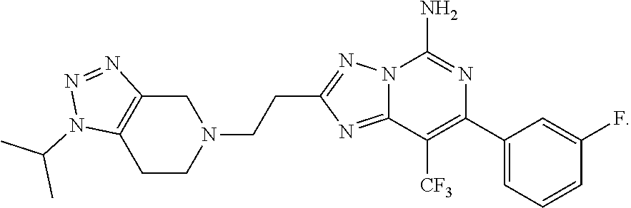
C12=C(CCN(CCC3=NN4C(=N3)C([CF3])=C(C3=CC=CC(F)=C3)N=C4N)C1)N(C(C)C)N=N2
